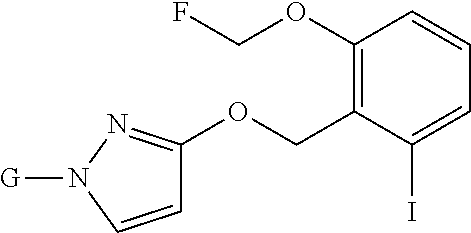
C1(OCF)=C(COC2=NN([G])C=C2)C(I)=CC=C1
